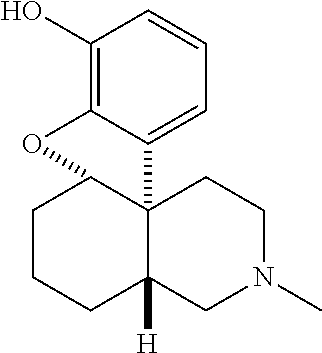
C1CCC2([H])C3(C1OC1=C(O)C=CC=C31)CCN(C)C2
